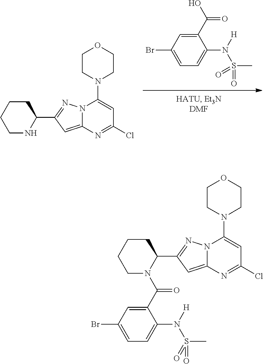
N1(C(C2=CC(Br)=CC=C2N(S(=O)(C)=O)[H])=O)C(C2=NN3C(=C2)N=C(Cl)C=C3N2CCOCC2)CCCC1.OC(C1=CC(Br)=CC=C1N(S(C)(=O)=O)[H])=O.N1C(C2=NN3C(=C2)N=C(Cl)C=C3N2CCOCC2)CCCC1
